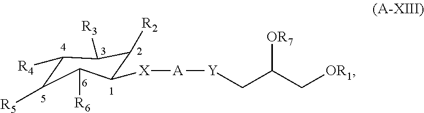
C1([R5])C([R4])C([R3])C([R2])C([X][A][Y]CC(C[OR1])[OR7])C1[R6]
